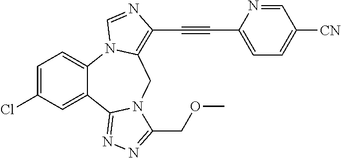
C1=C(Cl)C=C2C(=C1)N1C(=C(C#CC3=CC=C([CN])C=N3)N=C1)CN1C2=NN=C1COC
